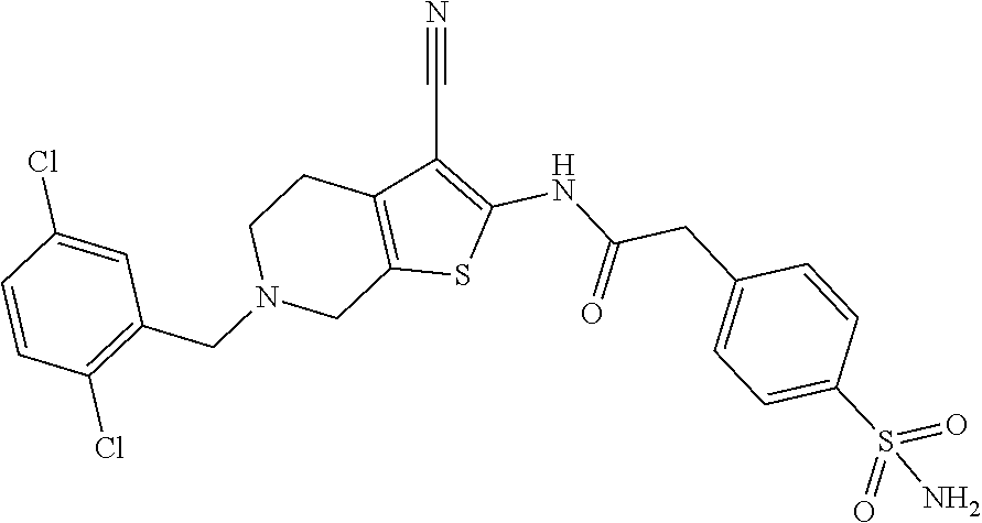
C12=C(C(C#N)=C(NC(CC3=CC=C(S(=O)(=O)N)C=C3)=O)S1)CCN(CC1=C(Cl)C=CC(Cl)=C1)C2
